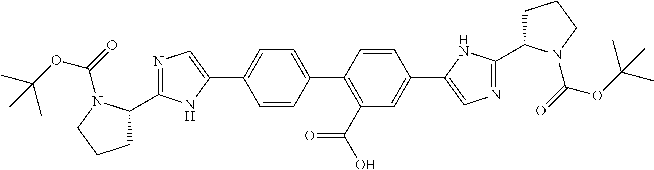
C1=CC(C2=C(C(O)=O)C=C(C3=CN=C(C4CCCN4C(OC(C)(C)C)=O)N3)C=C2)=CC=C1C1=CN=C(C2CCCN2C(=O)OC(C)(C)C)N1
